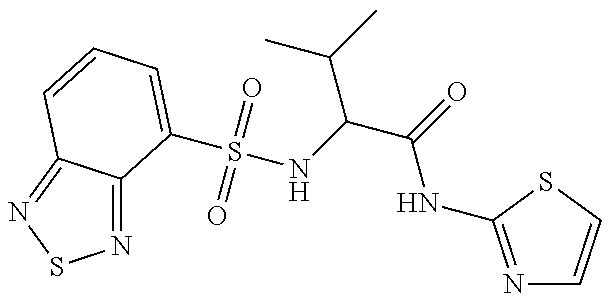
N1=C2C(=NS1)C=CC=C2S(NC(C(C)C)C(NC1=NC=CS1)=O)(=O)=O
